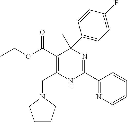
C(=O)(OCC)C1=C(CN2CCCC2)NC(C2=NC=CC=C2)=NC1(C)C1=CC=C(F)C=C1
